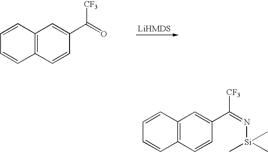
C12=C(C=CC(C(=O)[CF3])=C1)C=CC=C2.C12=C(C=CC(C(=N[Si](C)(C)C)[CF3])=C1)C=CC=C2
